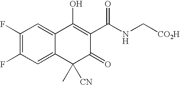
C1(F)=C(F)C=C2C(=C1)C(C)([CN])C(=O)C(C(NC[CO2H])=O)=C2O
